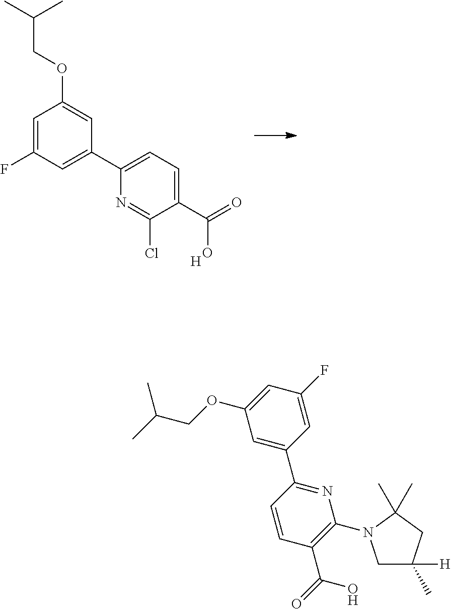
C1=C(F)C=C(C2=CC=C(C(=O)O)C(Cl)=N2)C=C1OCC(C)C.[H].C1=CC(C(=O)O)=C(N2CC([H])(C)CC2(C)C)N=C1C1=CC(OCC(C)C)=CC(F)=C1
